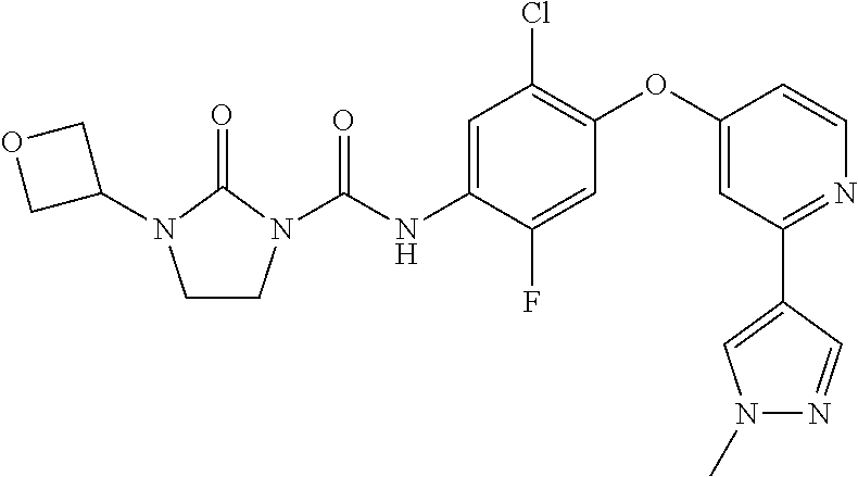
C1=C(NC(=O)N2CCN(C3COC3)C2=O)C(F)=CC(OC2=CC(C3=CN(C)N=C3)=NC=C2)=C1Cl
